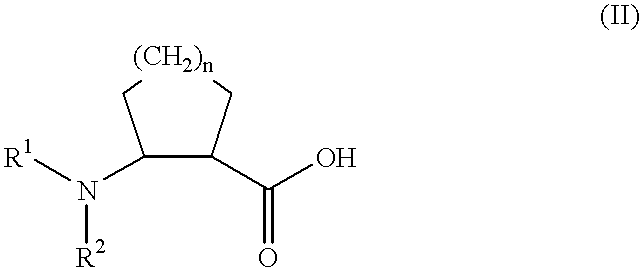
[R1]N(C1C(C(=O)O)C[(CH2)n]C1)[R2]
